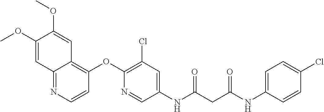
C1(OC)=CC2=NC=CC(OC3=C(Cl)C=C(NC(=O)CC(=O)NC4=CC=C(Cl)C=C4)C=N3)=C2C=C1OC
